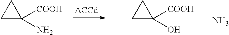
C1C([COOH])(N)C1.C1C([COOH])(O)C1.N
